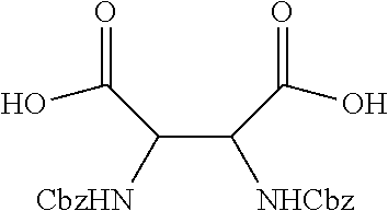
[CbzHN]C(C([NHCbz])C(O)=O)C(O)=O
